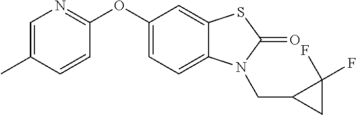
O(C1=NC=C(C)C=C1)C1=CC=C2C(=C1)SC(=O)N2CC1CC1(F)F
